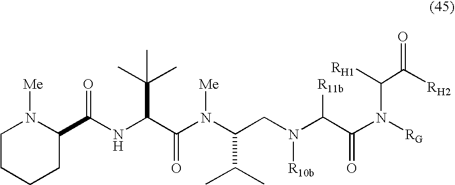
C1CCCC(C(NC(C(N([Me])C(C(C)C)CN([R10b])C([R11b])C(N([RG])C([RH1])C([RH2])=O)=O)=O)C(C)(C)C)=O)N1[Me]
